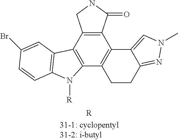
C12=C(C3=C(C4=C1C1=CN(C)N=C1CC4)N([R])C1=C3C=C(Br)C=C1)CNC2=O.[R]
